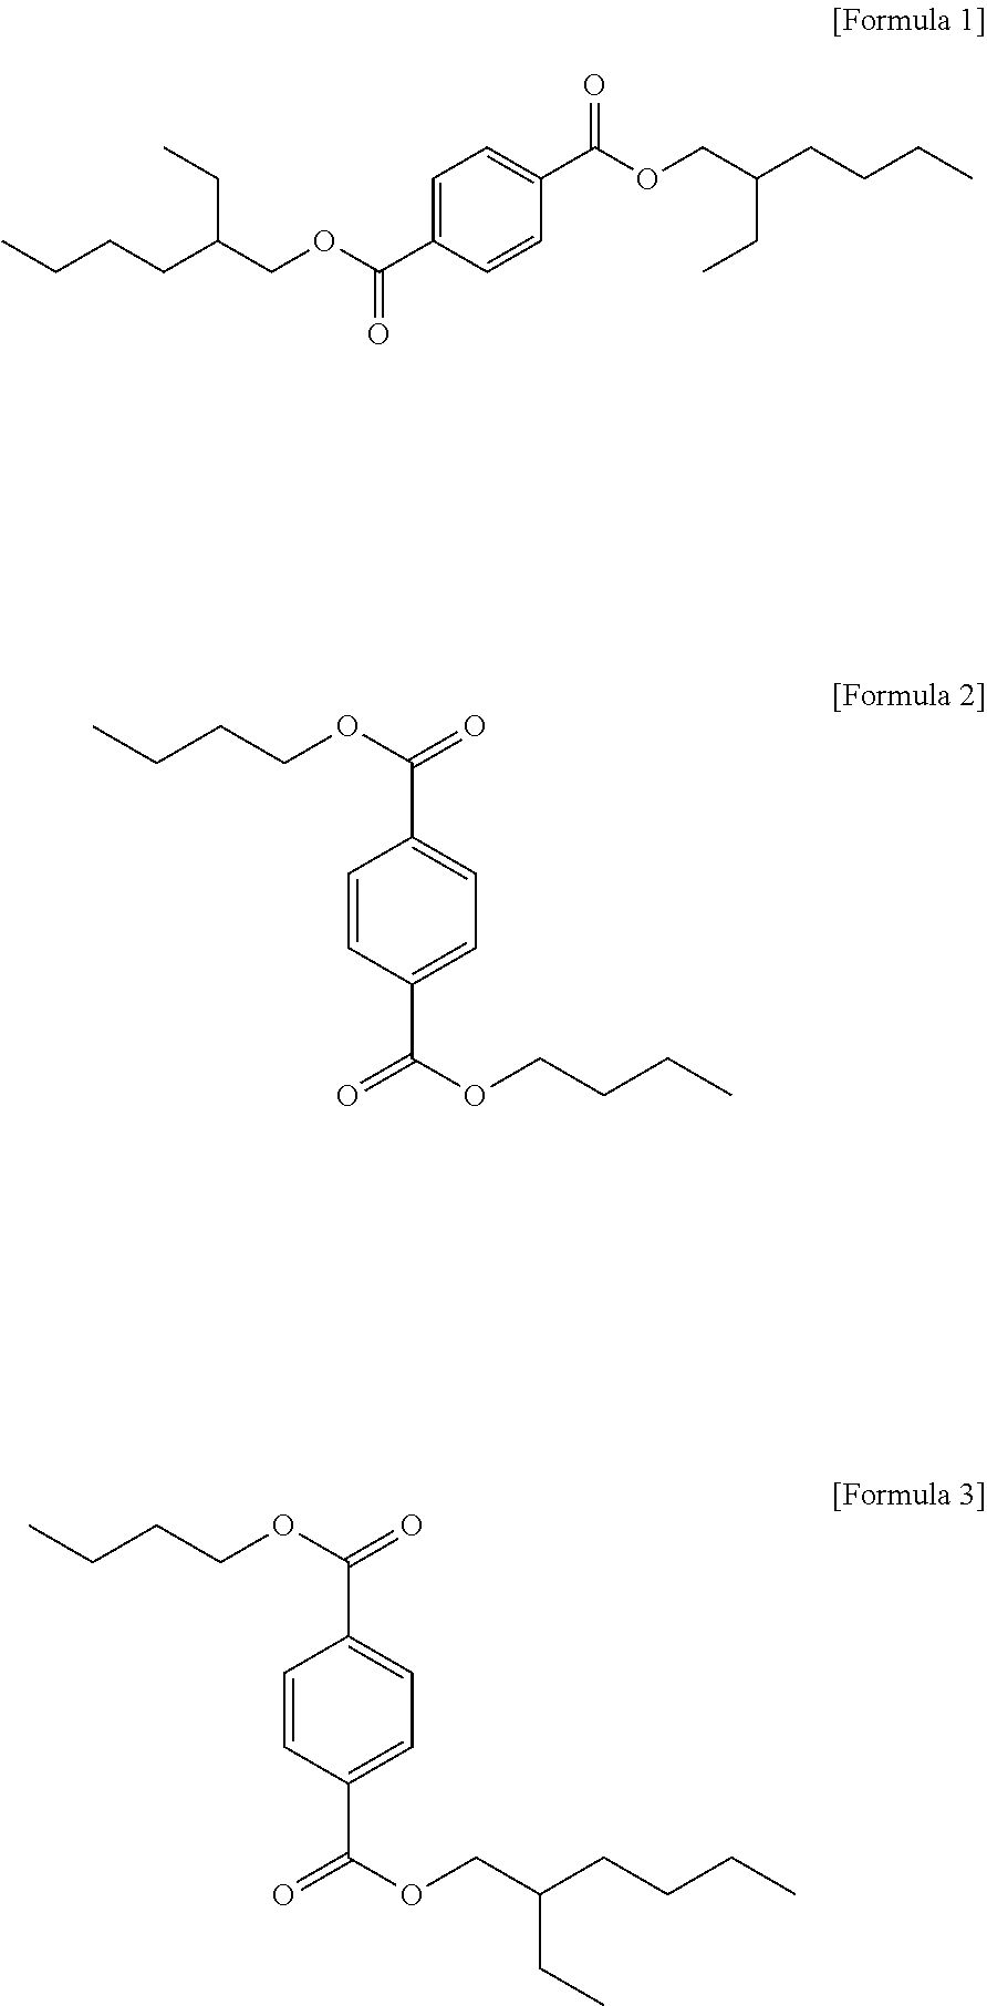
C1=C(C(OCC(CCCC)CC)=O)C=CC(C(OCC(CCCC)CC)=O)=C1.C1=CC(C(=O)OCCCC)=CC=C1C(OCCCC)=O.C1=CC(C(=O)OCC(CCCC)CC)=CC=C1C(OCCCC)=O
